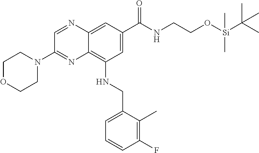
C12=C(NCC3=CC=CC(F)=C3C)C=C(C(NCCO[Si](C(C)(C)C)(C)C)=O)C=C1N=CC(N1CCOCC1)=N2
